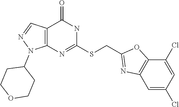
C1(SCC2=NC3=C(O2)C(Cl)=CC(Cl)=C3)=NC2=C(C(=O)N1)C=NN2C1CCOCC1
